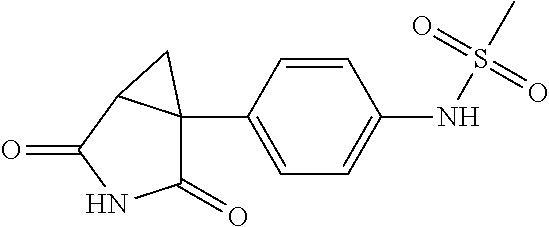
C1(=O)C2(C3=CC=C(NS(C)(=O)=O)C=C3)C(C(=O)N1)C2
